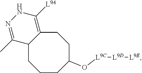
C1C2=C([L9A])NN=C(C)C2CCCC(O[L9C][L9D][L9E])C1
